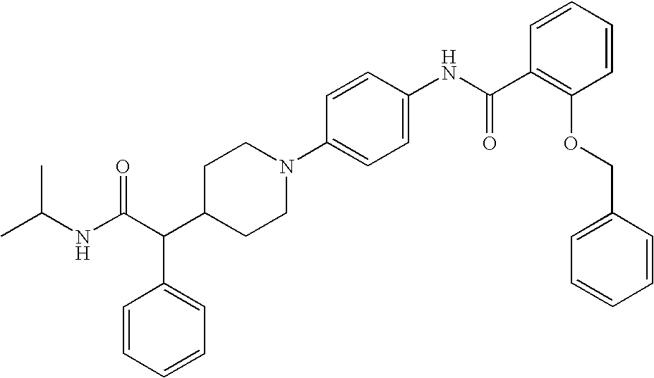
CC(NC(C(C1CCN(C2=CC=C(NC(C3=C(OCC4=CC=CC=C4)C=CC=C3)=O)C=C2)CC1)C1=CC=CC=C1)=O)C
